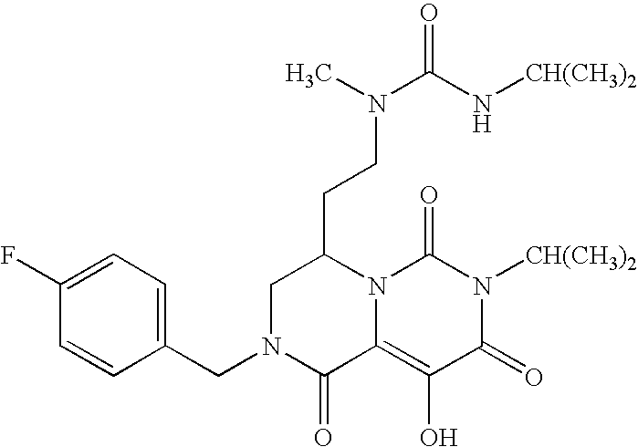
C1(CN2C(=O)C3=C(O)C(=O)N([CH(CH3)2])C(=O)N3C(CCN(C(N[CH(CH3)2])=O)C)C2)=CC=C(F)C=C1
